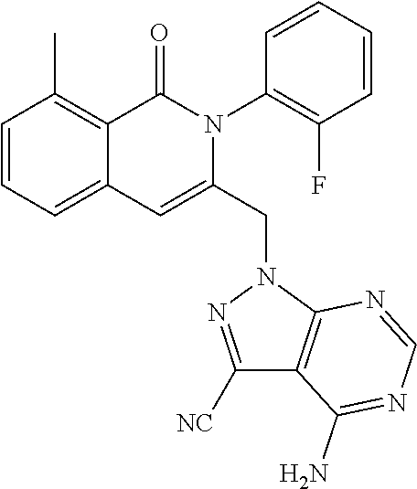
C1=CC=C2C(=C1C)C(=O)N(C1=C(F)C=CC=C1)C(CN1C3=C(C(N)=NC=N3)C([NC])=N1)=C2
